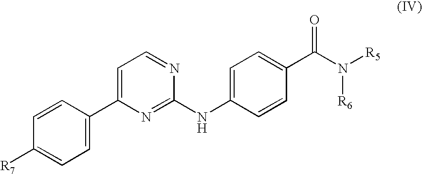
N1=C(NC2=CC=C(C(N([R5])[R6])=O)C=C2)N=CC=C1C1=CC=C([R7])C=C1
